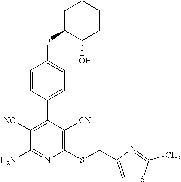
C1(SCC2=CSC(C)=N2)=C([CN])C(C2=CC=C(OC3C(O)CCCC3)C=C2)=C([NC])C(N)=N1
